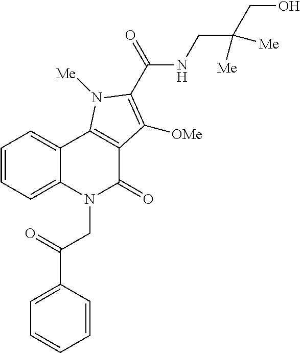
C1=CC=C2C(=C1)C1=C(C(=O)N2CC(C2=CC=CC=C2)=O)C([OMe])=C(C(=O)NCC(CO)([Me])[Me])N1[Me]
